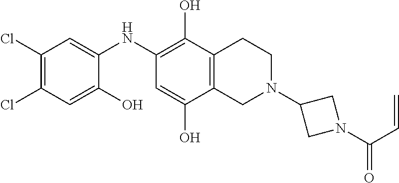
C1(Cl)=C(Cl)C=C(O)C(NC2=C(O)C3=C(C(O)=C2)CN(C2CN(C(C=C)=O)C2)CC3)=C1
